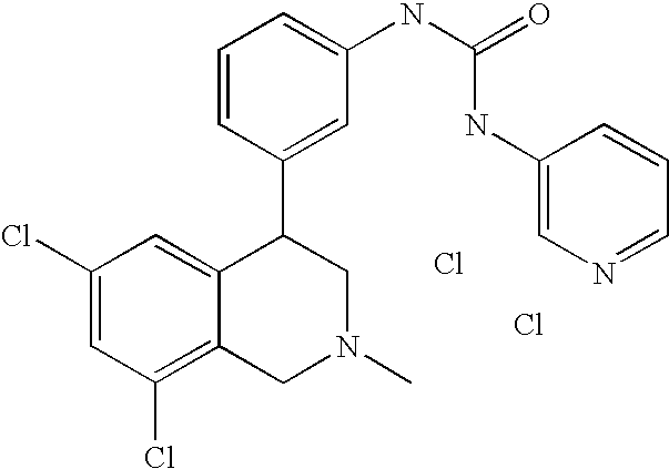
C1(Cl)=CC(Cl)=C2C(=C1)C(C1=CC(NC(=O)NC3=CN=CC=C3)=CC=C1)CN(C)C2.Cl.Cl
